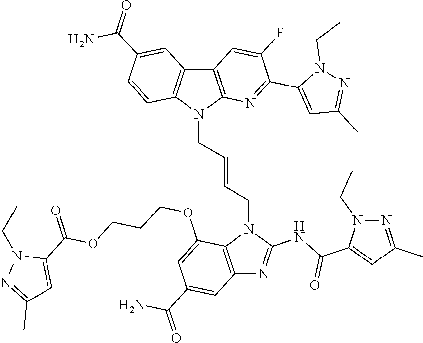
C12=C(N(CC=CCN3C4=C(N=C3NC(C3=CC(C)=NN3CC)=O)C=C(C(=O)N)C=C4OCCCOC(C3=CC(C)=NN3CC)=O)C3=C1C=C(C(=O)N)C=C3)N=C(C1=CC(C)=NN1CC)C(F)=C2
